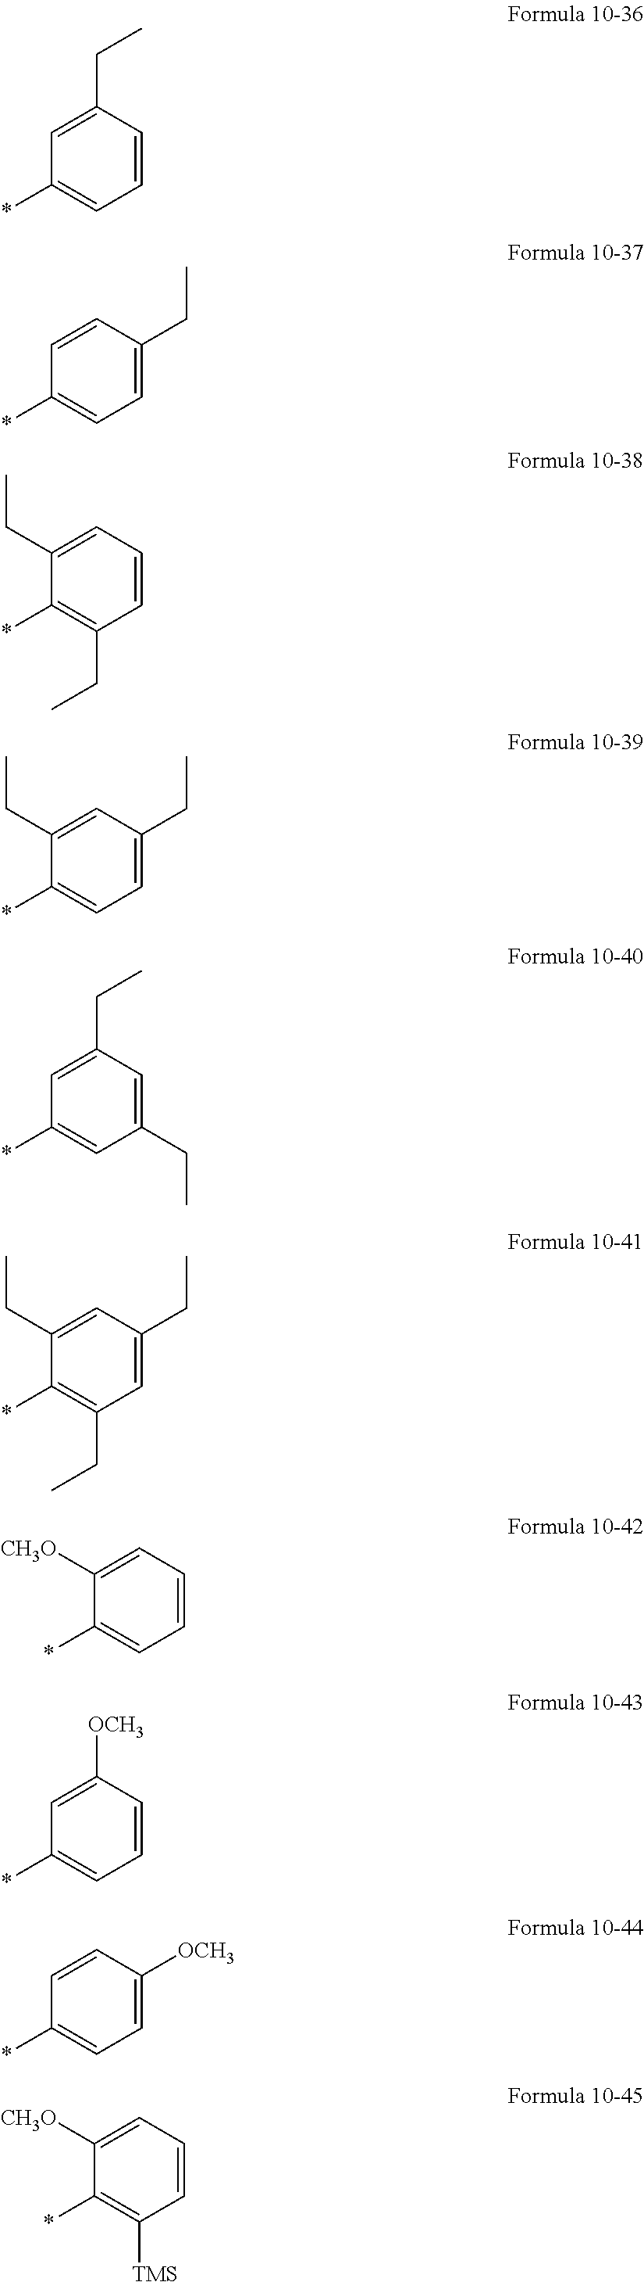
C1=C(CC)C=CC=C1*.C1=CC(CC)=CC=C1*.C1(CC)=CC=CC(CC)=C1*.C1(CC)=CC(CC)=CC=C1*.C1=C(CC)C=C(CC)C=C1*.C1(CC)=CC(CC)=CC(CC)=C1*.C1([CH3O])=CC=CC=C1*.C1=C([OCH3])C=CC=C1*.C1=CC([OCH3])=CC=C1*.C1([CH3O])=CC=CC([TMS])=C1*
